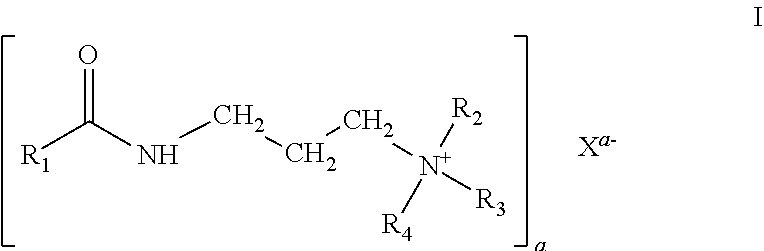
[R1]C(NCCC[N+]([R3])([R2])[R4])=O
